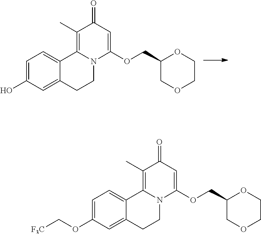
OC1=CC=C2C(=C1)CCN1C2=C(C)C(=O)C=C1OCC1OCCOC1.O(C1=CC=C2C(=C1)CCN1C2=C(C)C(=O)C=C1OCC1OCCOC1)C[F3C]
